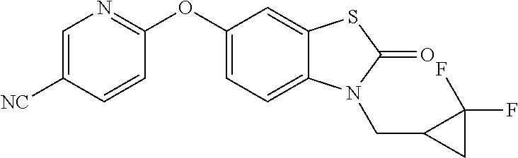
O(C1=NC=C([NC])C=C1)C1=CC=C2C(=C1)SC(=O)N2CC1CC1(F)F
